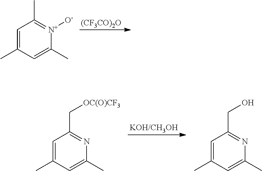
C1=C(C)C=C(C)[N+]([O-])=C1C.[(CF3CO)2O].[KOH/CH3OH].C1=C(C)C=C(C)N=C1C[OC(O)CF3].C1=C(C)C=C(C)N=C1CO
